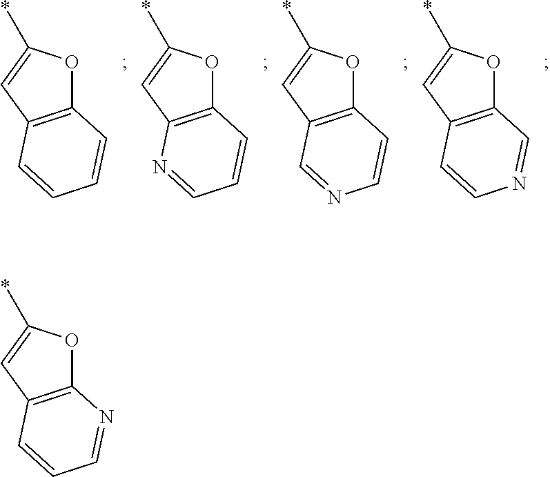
C12=C(C=C(*)O1)C=CC=C2.C12=C(C=C(*)O1)N=CC=C2.C12=C(C=C(*)O1)C=NC=C2.C12=C(C=C(*)O1)C=CN=C2.C12=C(C=C(*)O1)C=CC=N2
